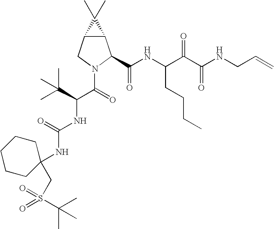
C12C(CN(C(=O)C(C(C)(C)C)NC(NC3(CS(=O)(=O)C(C)(C)C)CCCCC3)=O)C1C(NC(C(C(NCC=C)=O)=O)CCCC)=O)C2(C)C
